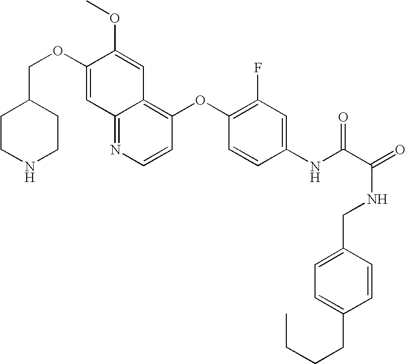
C12=NC=CC(OC3=C(F)C=C(NC(C(NCC4=CC=C(CCCC)C=C4)=O)=O)C=C3)=C1C=C(OC)C(OCC1CCNCC1)=C2
